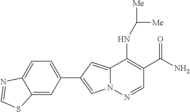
N12C(=CC(C3=CC=C4C(=C3)SC=N4)=C1)C(NC([Me])[Me])=C(C(N)=O)C=N2
